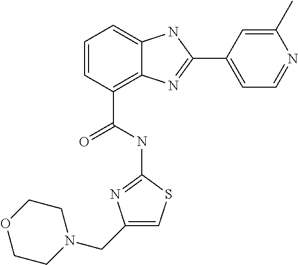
C1=CC(C(=O)NC2=NC(CN3CCOCC3)=CS2)=C2C(=C1)NC(C1=CC=NC(C)=C1)=N2
